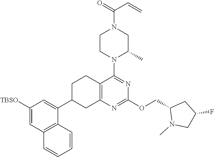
C1([TBSO])=CC2=C(C(C3CC4=C(CC3)C(N3C(C)CN(C(=O)C=C)CC3)=NC(OCC3N(C)CC(F)C3)=N4)=C1)C=CC=C2
